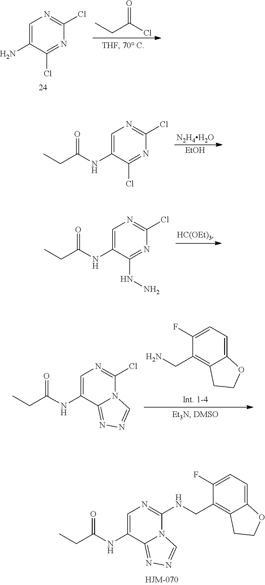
C1=C(NC(CC)=O)C(Cl)=NC(Cl)=N1.[N2H4H2O].[EtOH].C1=C(NC(CC)=O)C(NN)=NC(Cl)=N1.C1=C(NC(CC)=O)C2=NN=CN2C(Cl)=N1.C1(F)=CC=C2C(=C1CN)CCO2.C1=C(NC(CC)=O)C2=NN=CN2C(NCC2=C3C(=CC=C2F)OCC3)=N1.C1=C(N)C(Cl)=NC(Cl)=N1.C(C(Cl)=O)C
